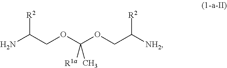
NC(COC(OCC([NH2])[R2])([R1a])C)[R2]
